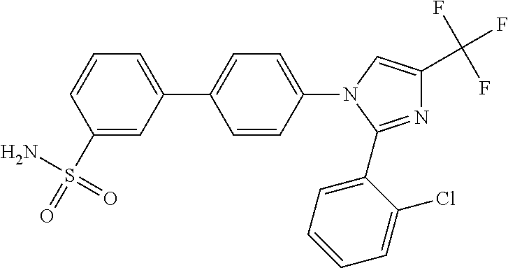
C1=C(C2=CC=C(N3C=C(C(F)(F)F)N=C3C3=CC=CC=C3Cl)C=C2)C=C(S(N)(=O)=O)C=C1
